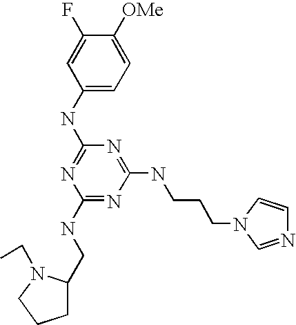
C1(NC2=NC(NCC3CCCN3CC)=NC(NCCCN3C=NC=C3)=N2)=CC=C([OMe])C(F)=C1
